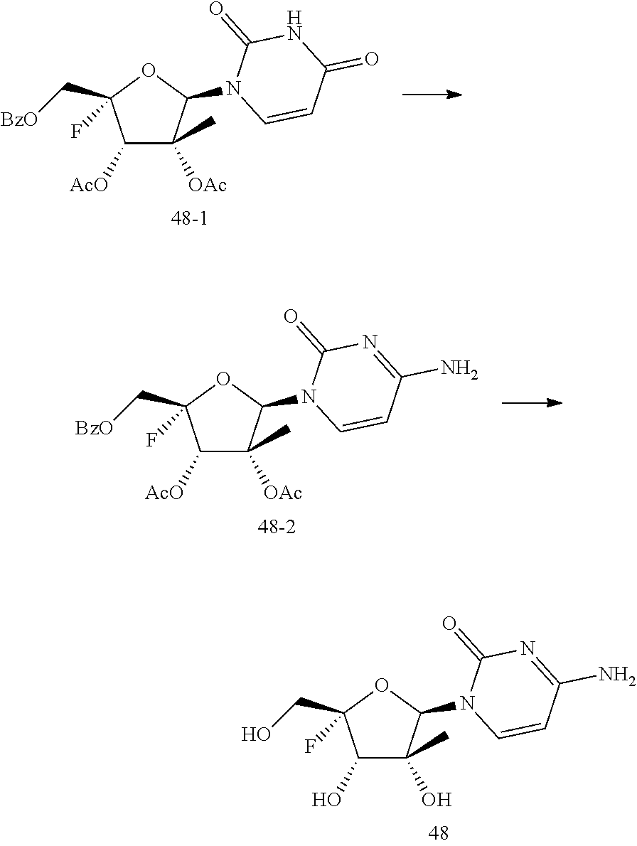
N1(C2C([OAc])(C)C([AcO])C(C[BzO])(F)O2)C(=O)NC(=O)C=C1.N1(C2C([OAc])(C)C([AcO])C(C[BzO])(F)O2)C(=O)N=C(N)C=C1.N1(C2C(O)(C)C(O)C(CO)(F)O2)C(=O)N=C(N)C=C1
